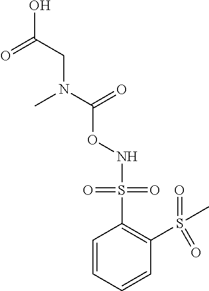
N(OC(=O)N(C)CC(=O)O)S(C1=C(S(C)(=O)=O)C=CC=C1)(=O)=O
